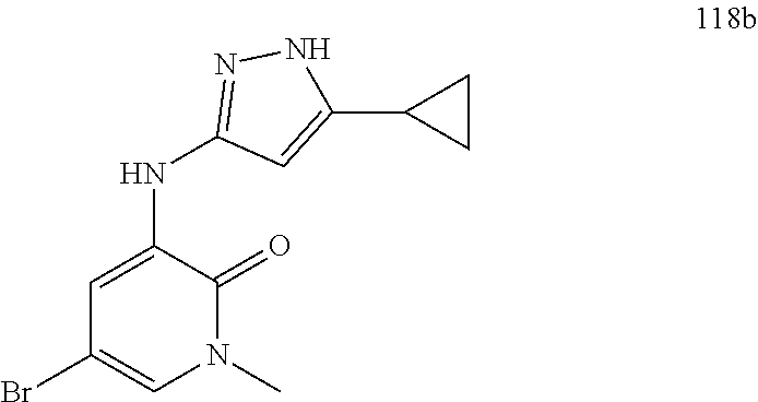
C1=C(NC2=NNC(C3CC3)=C2)C(=O)N(C)C=C1Br
